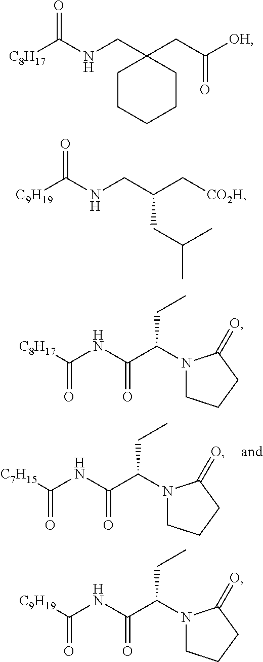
C(NC(C(CC)N1CCCC1=O)=O)([C7H15])=O.C1CCCCC1(CNC([C8H17])=O)CC([OH])=O.C(CNC([C9H19])=O)(C[CO2H])CC(C)C.C(NC(C(CC)N1CCCC1=O)=O)([C8H17])=O.C(NC(C(CC)N1CCCC1=O)=O)([C9H19])=O
